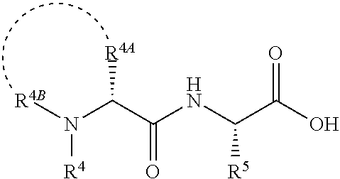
N([R4])([R4B])C(C(NC(C(O)=O)[R5])=O)[R4A]
